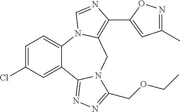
C12=CC=C(Cl)C=C1C1=NN=C(COCC)N1CC1=C(C3=CC(C)=NO3)N=CN21
